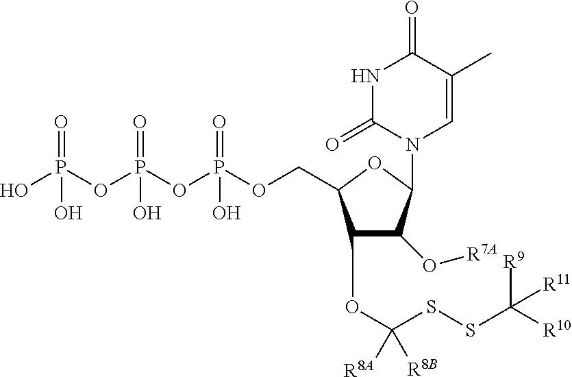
C1(OC(SSC([R10])([R9])[R11])([R8B])[R8A])C(O[R7A])C(N2C=C(C)C(=O)NC2=O)OC1COP(=O)(O)OP(=O)(O)OP(O)(=O)O
